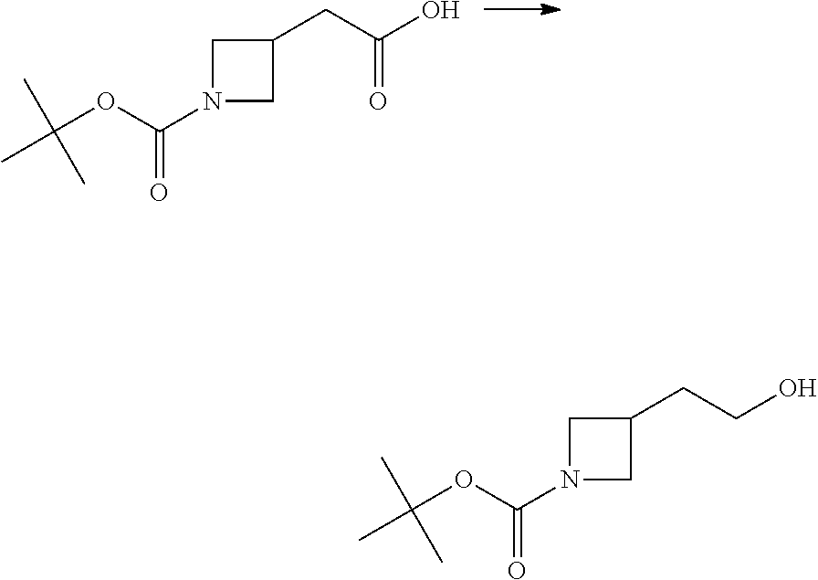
CC(OC(N1CC(CC(O)=O)C1)=O)(C)C.CC(OC(N1CC(CCO)C1)=O)(C)C
